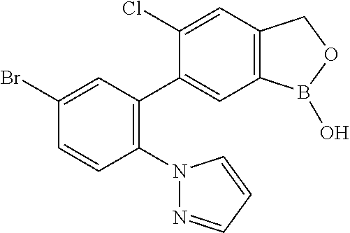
C1(Br)=CC(C2=CC3=C(C=C2Cl)COB3O)=C(N2N=CC=C2)C=C1
